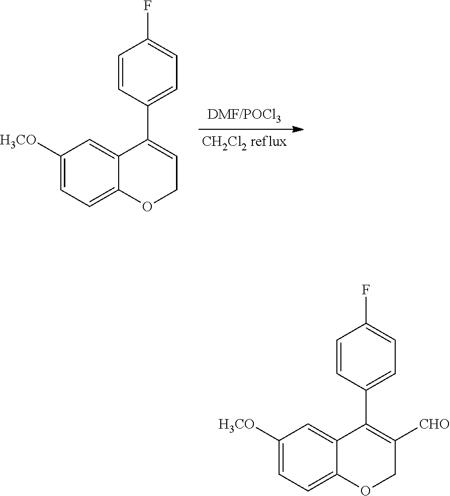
C1([H3CO])=CC=C2C(=C1)C(C1=CC=C(F)C=C1)=CCO2.C1([H3CO])=CC=C2C(=C1)C(C1=CC=C(F)C=C1)=C([CHO])CO2
